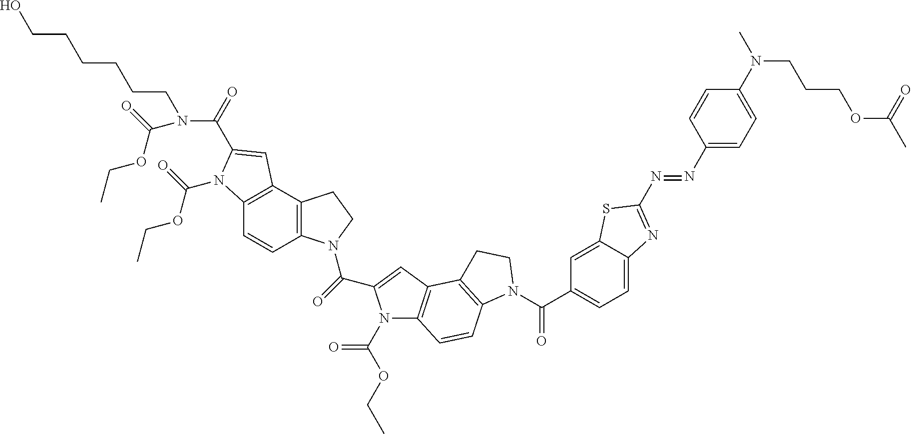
C(=O)(C1=CC2=C(N1C(OCC)=O)C=CC1=C2CCN1C(C1=CC=C2C(=C1)SC(N=NC1=CC=C(N(C)CCCOC(C)=O)C=C1)=N2)=O)N1C2=C(C3=C(C=C2)N(C(=O)OCC)C(C(=O)N(CCCCCCO)C(=O)OCC)=C3)CC1
